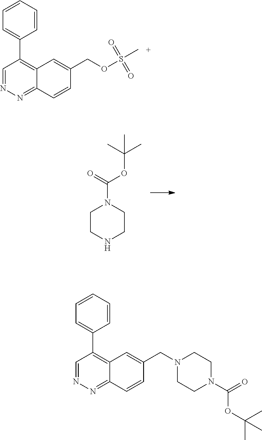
C1=CC2=NN=CC(C3=CC=CC=C3)=C2C=C1COS(C)(=O)=O.C1CNCCN1C(OC(C)(C)C)=O.C1=CC2=NN=CC(C3=CC=CC=C3)=C2C=C1CN1CCN(C(=O)OC(C)(C)C)CC1
